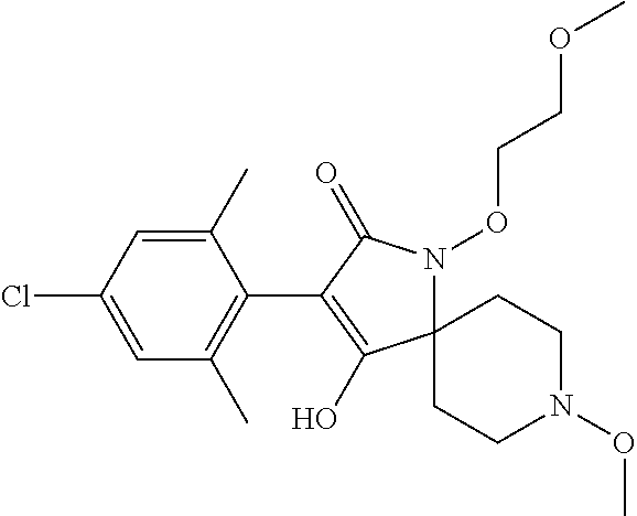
C12(N(OCCOC)C(=O)C(C3=C(C)C=C(Cl)C=C3C)=C1O)CCN(OC)CC2
